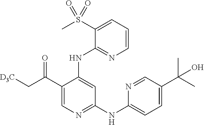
C1(C(C[D3C])=O)=CN=C(NC2=CC=C(C(C)(C)O)C=N2)C=C1NC1=NC=CC=C1S(C)(=O)=O
